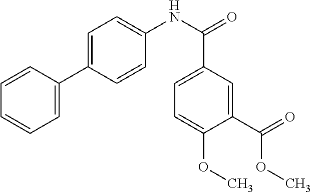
C1=CC(C2=CC=C(NC(=O)C3=CC=C(OC)C(C(=O)OC)=C3)C=C2)=CC=C1
